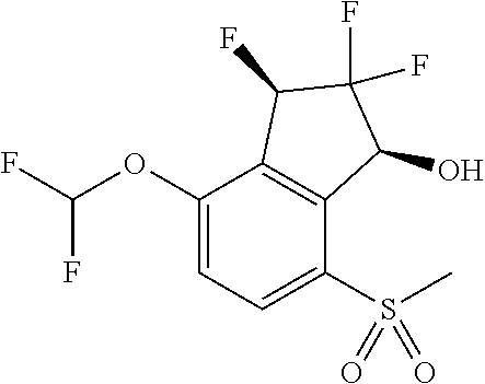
C1(OC(F)F)=CC=C(S(C)(=O)=O)C2=C1C(F)C(F)(F)C2O
